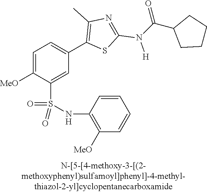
C1=C([MeO])C(S(NC2=C([MeO])C=CC=C2)(=O)=O)=CC(C2=C(C)N=C(N([H])C(C3CCCC3)=O)S2)=C1
